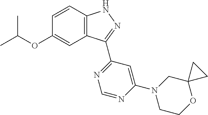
O(C1=CC2=C(C=C1)NN=C2C1=NC=NC(N2CCOC3(C2)CC3)=C1)C(C)C
